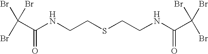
C(C(NCCSCCNC(C(Br)(Br)Br)=O)=O)(Br)(Br)Br
